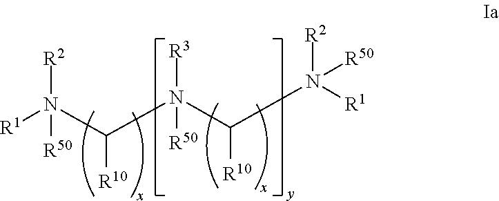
N(C(N(C(N([R1])([R2])[R50])[R10])([R3])[R50])[R10])([R1])([R2])[R50]
